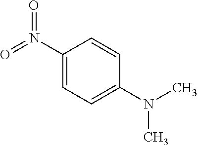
C1(N(=O)=O)=CC=C(N(C)C)C=C1
